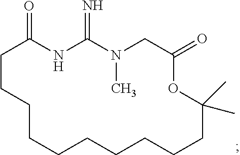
C1CCCCCCCCCC(C)(C)OC(=O)CN(C)C(=N)NC1=O
